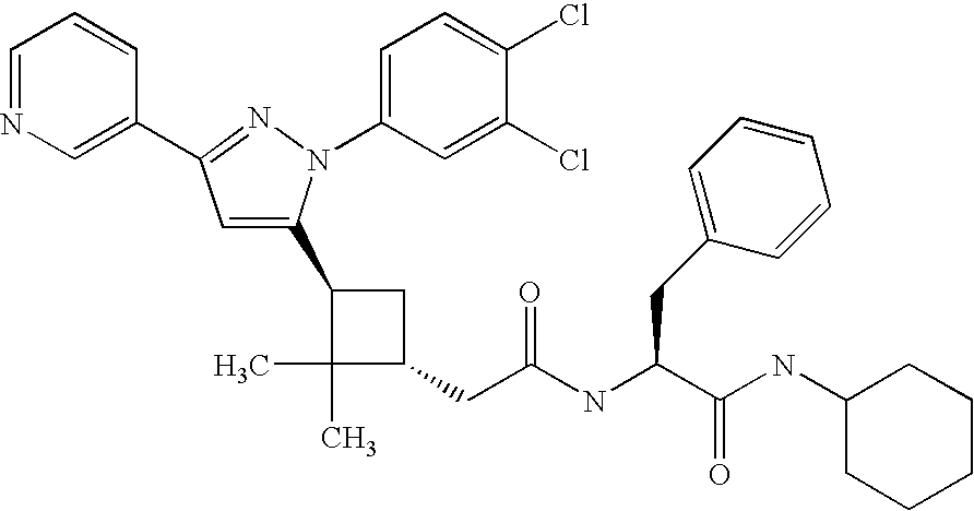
C1(CC(=O)NC(C(NC2CCCCC2)=O)CC2=CC=CC=C2)CC(C2=CC(C3=CN=CC=C3)=NN2C2=CC=C(Cl)C(Cl)=C2)C1(C)C
